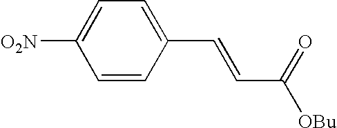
C1=CC(C=CC([OBu])=O)=CC=C1[O2N]
